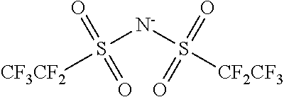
[N-](S(=O)(=O)[CF3CF2])S(=O)(=O)[CF2CF3]
